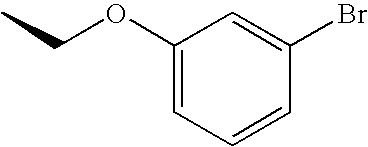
CCOC1=CC=CC(Br)=C1
